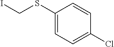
ICSC1=CC=C(Cl)C=C1
